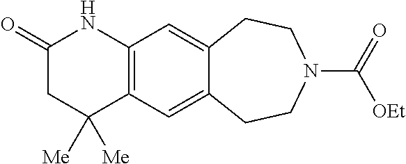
C12=C(C=C3C(=C1)CCN(C(=O)[OEt])CC3)NC(=O)CC2([Me])[Me]
